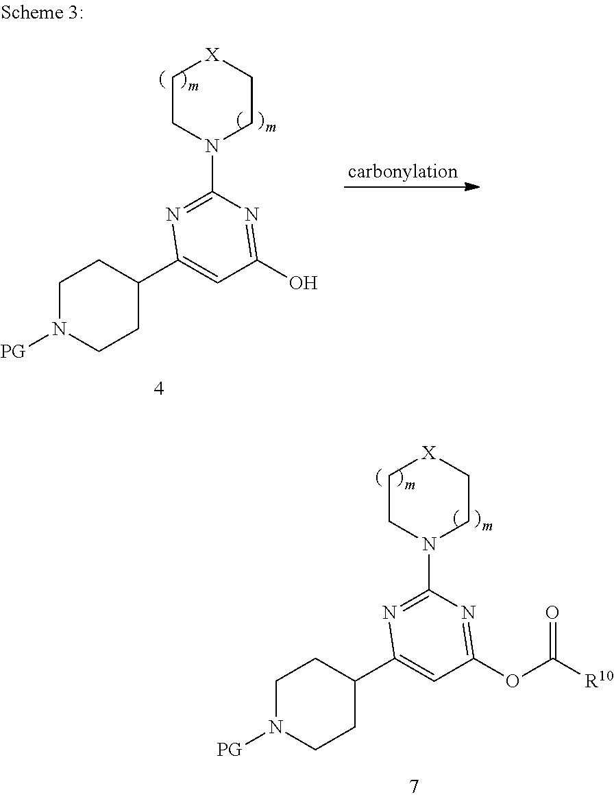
C1CN(C2=NC(C3CCN([PG])CC3)=CC(O)=N2)CC[X]1.C1CN(C2=NC(C3CCN([PG])CC3)=CC(OC([R10])=O)=N2)CC[X]1
